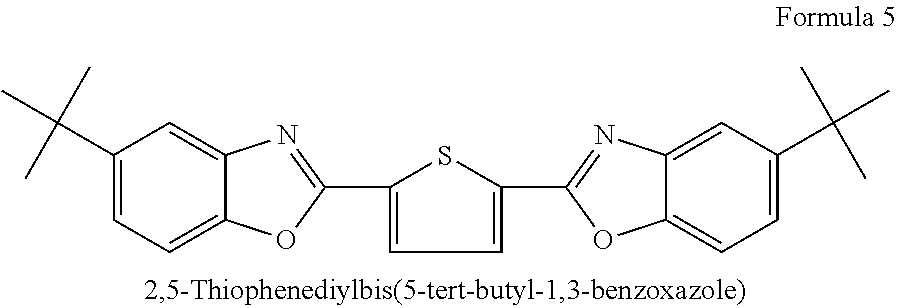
C1(C(C)(C)C)=CC=C2C(=C1)N=C(C1=CC=C(C3=NC4=CC(C(C)(C)C)=CC=C4O3)S1)O2
